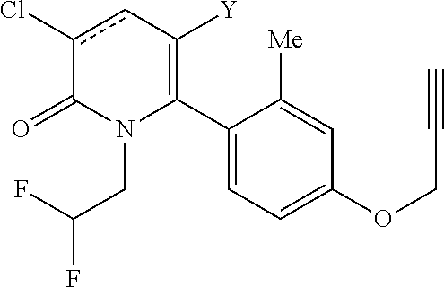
C1(C2=C([Y])cc(Cl)C(=O)N2CC(F)F)=CC=C(OCC#C)C=C1[Me]
